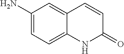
C1(N)=CC=C2C(=C1)C=CC(=O)N2
